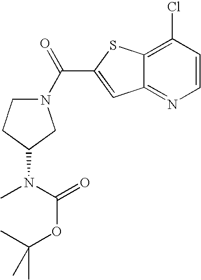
C12=NC=CC(Cl)=C1SC(C(=O)N1CCC(N(C)C(OC(C)(C)C)=O)C1)=C2
